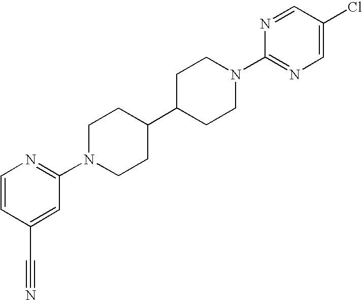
C1C(C2CCN(C3=NC=CC(C#N)=C3)CC2)CCN(C2=NC=C(Cl)C=N2)C1
